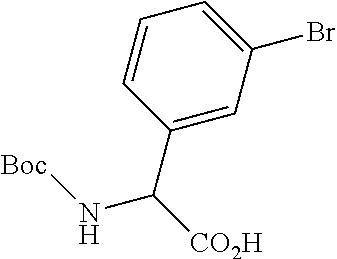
C1=CC(C([CO2H])N[Boc])=CC(Br)=C1
